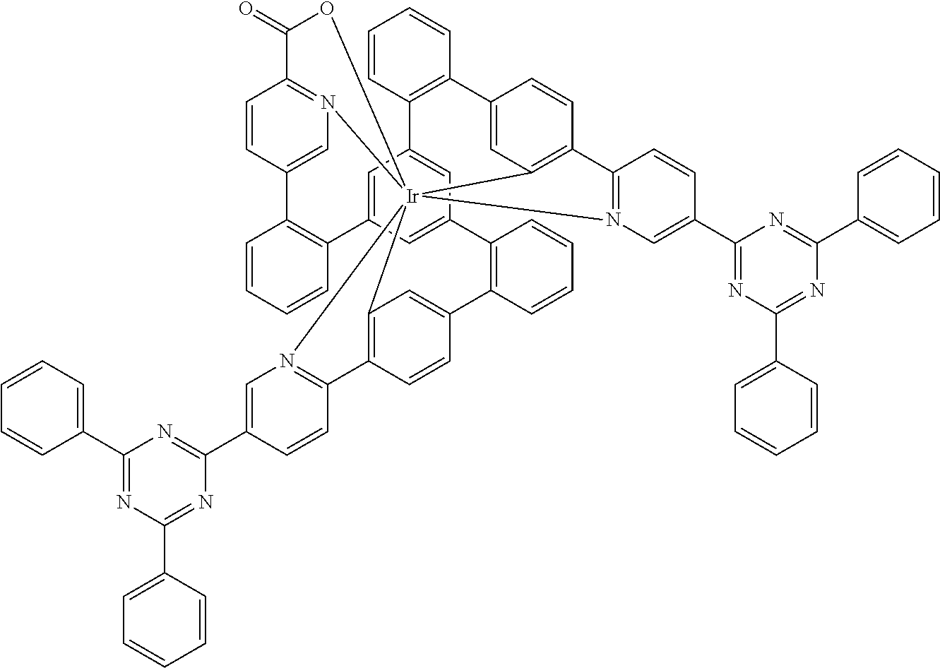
C1(C2=NC(C3=CC=CC=C3)=NC(C3=CN4=C(C=C3)C3=C5C=C(C=C3)C3=C(C=CC=C3)C3=CC6=CC(=C3)C3=C(C=CC=C3)C3=CC7=C(C=C3)C3=N(C=C(C8=NC(C9=CC=CC=C9)=NC(C9=CC=CC=C9)=N8)C=C3)[Ir]4573N4=C(C=CC(=C4)C4=C6C=CC=C4)C(=O)O3)=N2)=CC=CC=C1
